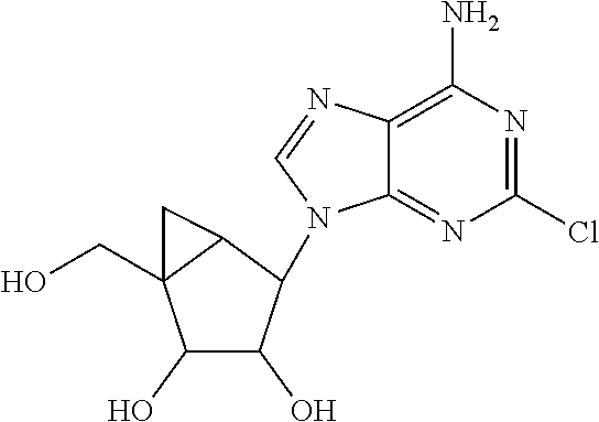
C1(O)C(O)C(N2C3=NC(Cl)=NC(N)=C3N=C2)C2C1(CO)C2
